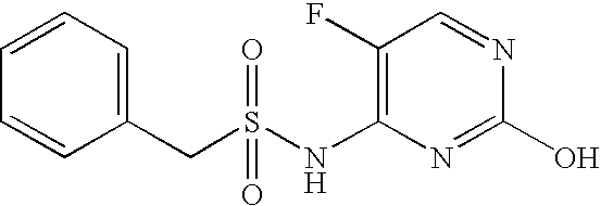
C1(F)=C(NS(CC2=CC=CC=C2)(=O)=O)N=C(O)N=C1
